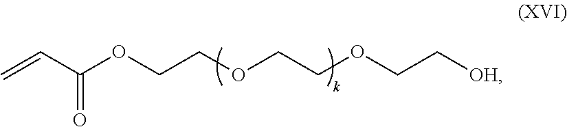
C=CC(OCCOCCOCC[OH])=O
